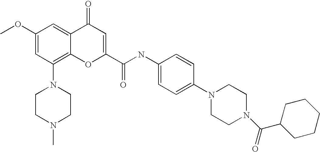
C1CN(C)CCN1C1=C2C(=CC(OC)=C1)C(=O)C=C(C(=O)NC1=CC=C(N3CCN(C(C4CCCCC4)=O)CC3)C=C1)O2
